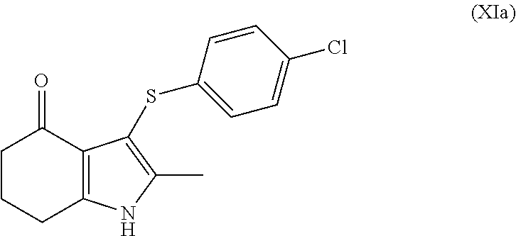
C1CCC2=C(C1=O)C(SC1=CC=C(Cl)C=C1)=C(C)N2
